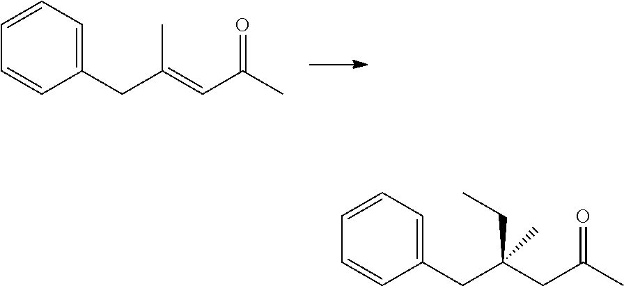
C(C(=CC(C)=O)C)C1=CC=CC=C1.C(C(CC(C)=O)(CC)C)C1=CC=CC=C1
